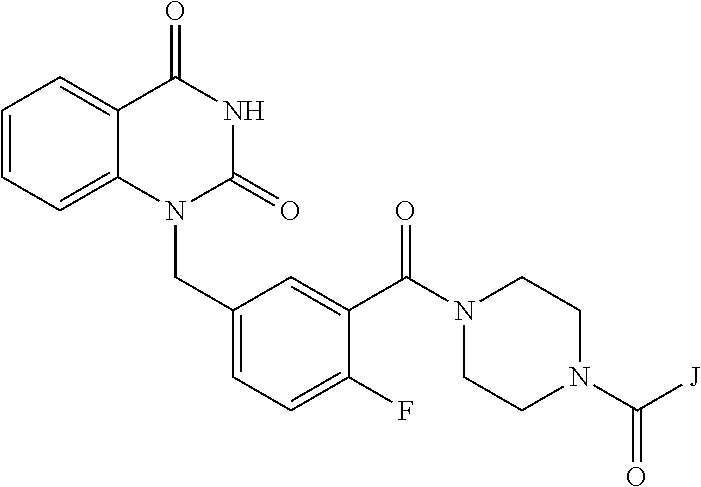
C1=CC=C2C(=C1)C(=O)NC(=O)N2CC1=CC=C(F)C(C(N2CCN(C([J])=O)CC2)=O)=C1
